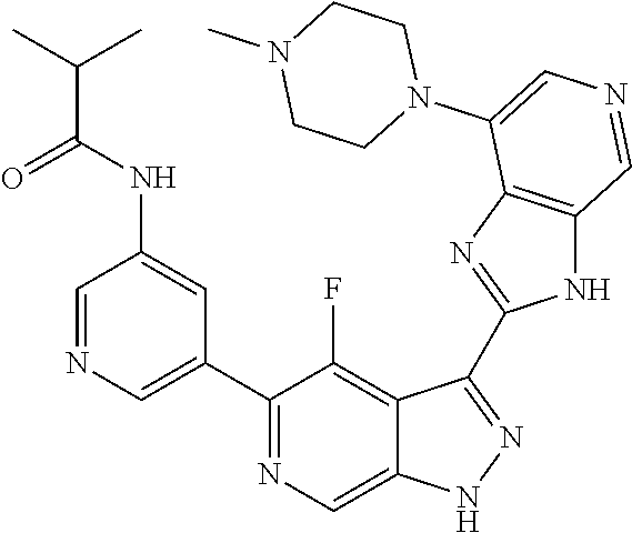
C1(C2=CN=CC(NC(C(C)C)=O)=C2)=NC=C2C(=C1F)C(C1=NC3=C(N1)C=NC=C3N1CCN(C)CC1)=NN2
